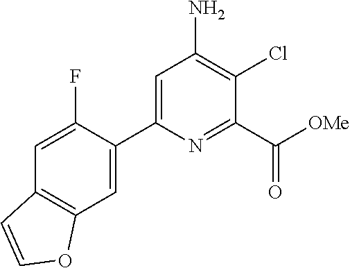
C1(C2=CC3=C(C=C2F)C=CO3)=CC(N)=C(Cl)C(C(=O)[OMe])=N1
